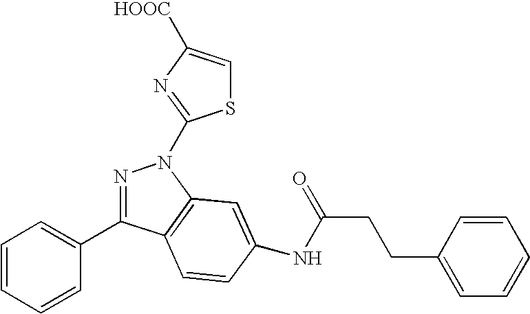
N1=C(C2=CC=CC=C2)C2=C(N1C1=NC([HOOC])=CS1)C=C(NC(CCC1=CC=CC=C1)=O)C=C2
